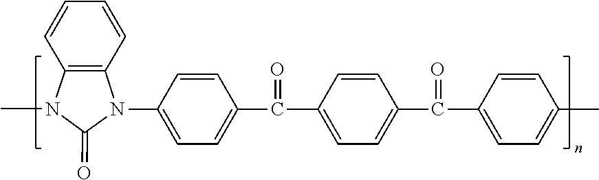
CN1C(=O)N(C2=CC=C(C(C3=CC=C(C(C4=CC=C(C)C=C4)=O)C=C3)=O)C=C2)C2=C1C=CC=C2
